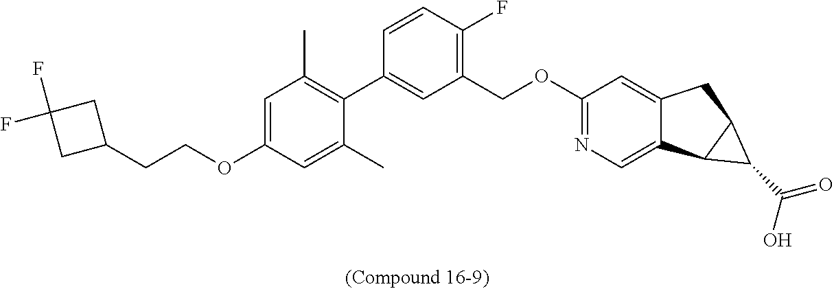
C1(C)=CC(OCCC2CC(F)(F)C2)=CC(C)=C1C1=CC(COC2=NC=C3C(=C2)CC2C3C2C(=O)O)=C(F)C=C1
